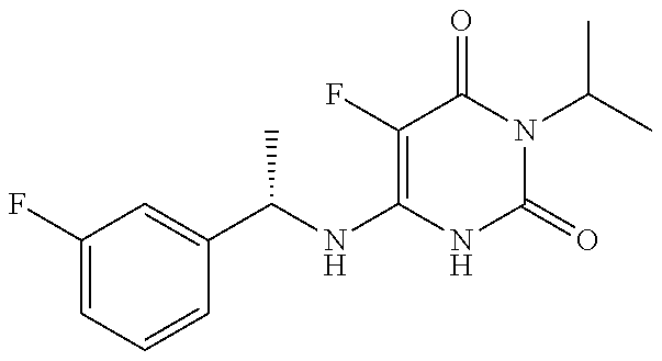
C1(F)=CC=CC(C(NC2=C(F)C(=O)N(C(C)C)C(=O)N2)C)=C1
